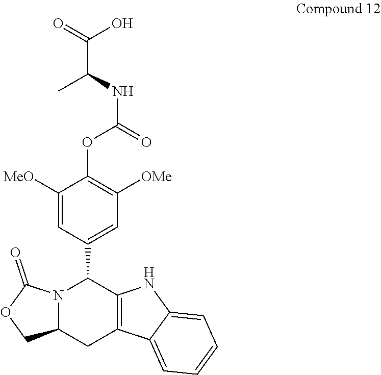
N12C(CC3=C(C1C1=CC([OMe])=C(OC(=O)NC(C)C(=O)O)C([MeO])=C1)NC1=CC=CC=C31)COC2=O
